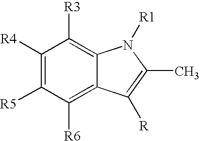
C1([R4])=C([R5])C([R6])=C2C(=C1[R3])N([R1])C(C)=C2[R]
